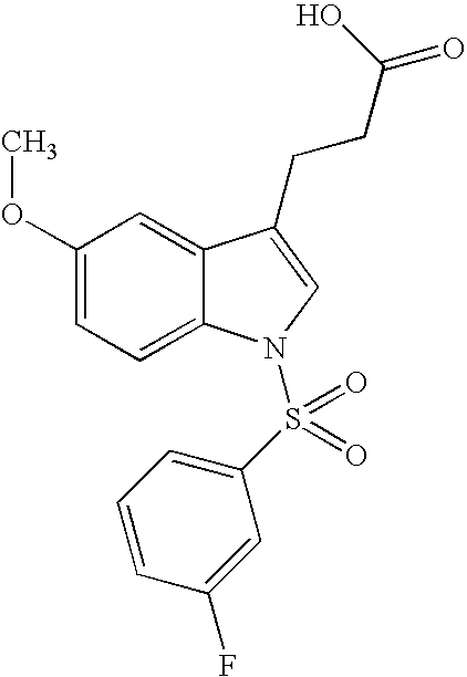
C1(OC)=CC=C2C(=C1)C(CCC(=O)O)=CN2S(C1=CC=CC(F)=C1)(=O)=O
